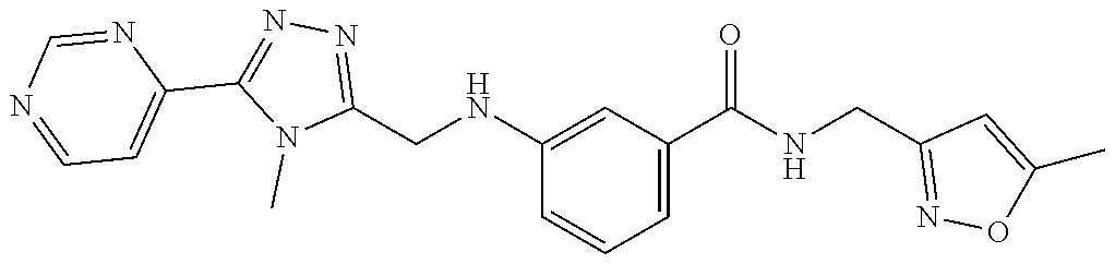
C1(NCC2=NN=C(C3=CC=NC=N3)N2C)=CC(C(NCC2=NOC(C)=C2)=O)=CC=C1
